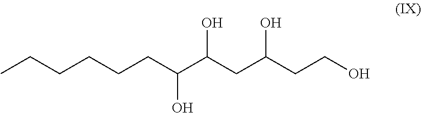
CCCCCCC(C(CC(CCO)O)O)O
